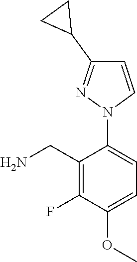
O(C)C1=CC=C(N2N=C(C3CC3)C=C2)C(CN)=C1F
